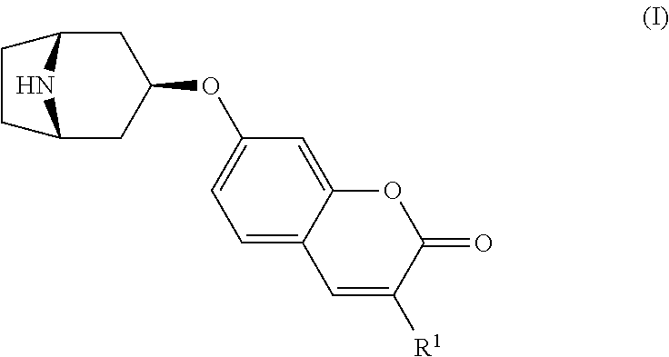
C1(OC2CC3CCC(C2)N3)=CC=C2C(=C1)OC(=O)C([R1])=C2
